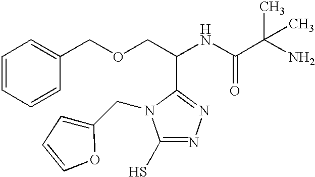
C1=CC=CC(COCC(NC(C(C)(C)N)=O)C2=NN=C(S)N2CC2=CC=CO2)=C1
